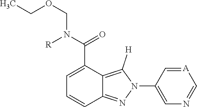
[A]1=CC(N2C([H])=C3C(=N2)C=CC=C3C(N([R])COCC)=O)=CN=C1
